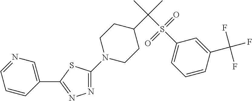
N1(C2=NN=C(C3=CN=CC=C3)S2)CCC(C(C)(S(C2=CC=CC(C(F)(F)F)=C2)(=O)=O)C)CC1
